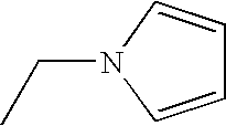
N1(CC)C=CC=C1
